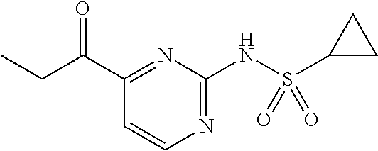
C1(C(CC)=O)=NC(NS(C2CC2)(=O)=O)=NC=C1
